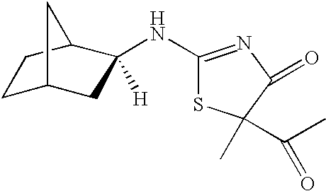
C1C2CC([H])(NC3=NC(=O)C(C)(C(C)=O)S3)C(C1)C2
